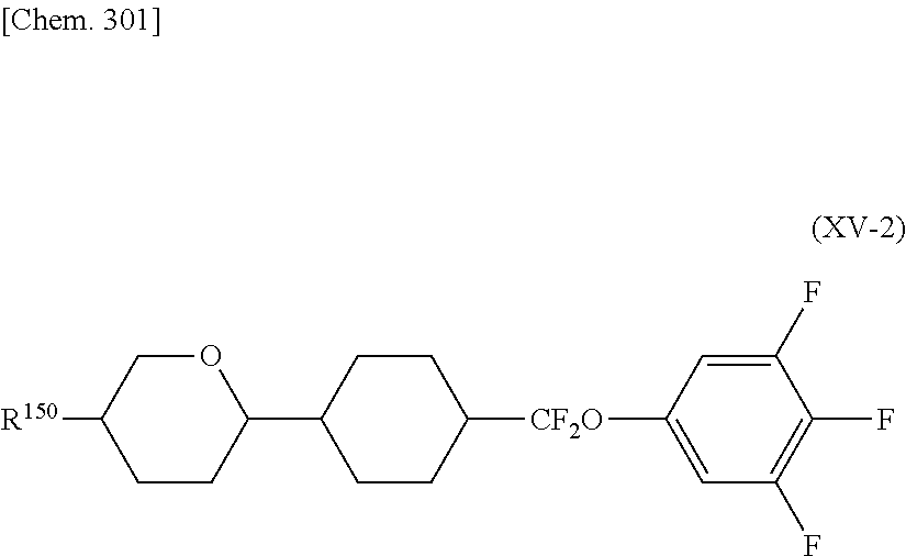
C1(C2CCC([CF2O]C3=CC(F)=C(F)C(F)=C3)CC2)OCC([R150])CC1
